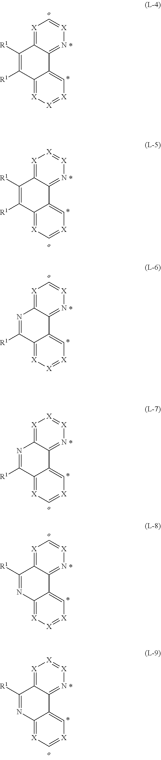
[X]1=C2C(=N[X]=C1)C1=C[X]=[X][X]=C1C([R1])=C2[R1].[X]1=C2C(=N[X]=[X]1)C1=C[X]=C[X]=C1C([R1])=C2[R1].[X]1=C2C(=N[X]=C1)C1=C[X]=[X][X]=C1C([R1])=N2.[X]1=C2C(=N[X]=[X]1)C1=C[X]=C[X]=C1C([R1])=N2.[X]1=C2C(=N[X]=C1)C1=C[X]=[X][X]=C1N=C2[R1].[X]1=C2C(=N[X]=[X]1)C1=C[X]=C[X]=C1N=C2[R1]
